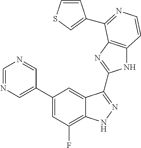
C1=C(C2=CC(F)=C3C(=C2)C(C2=NC4=C(N2)C=CN=C4C2=CSC=C2)=NN3)C=NC=N1
